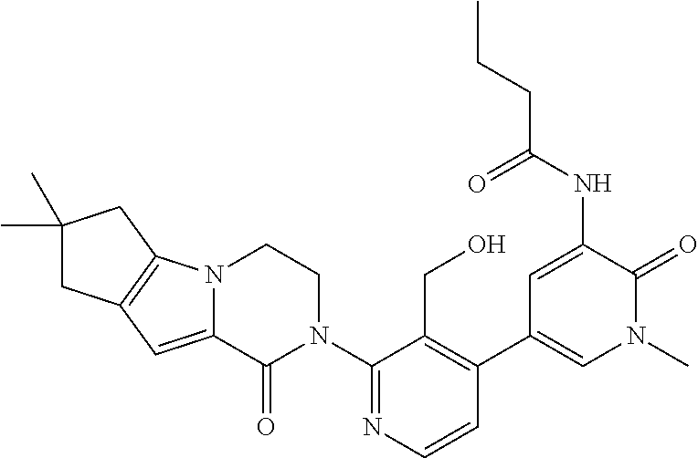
N12C(=CC3=C1CC(C)(C)C3)C(=O)N(C1=NC=CC(C3=CN(C)C(=O)C(NC(CCC)=O)=C3)=C1CO)CC2
